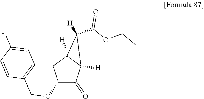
C1(C(OCC)=O)([H])C2([H])C(=O)C(OCC3=CC=C(F)C=C3)CC12[H]
